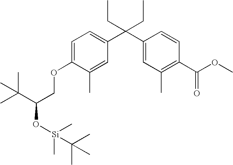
C1=C(C)C(OCC(C(C)(C)C)O[Si](C)(C)C(C)(C)C)=CC=C1C(C1=CC(C)=C(C(OC)=O)C=C1)(CC)CC
